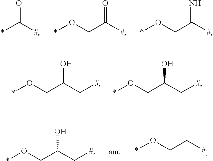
O=C([#])*.O=C([#])CO*.N=C([#])CO*.C(CO*)(C[#])O.C(CO*)(C[#])O.C([#])CO*.C(CO*)(C[#])O
